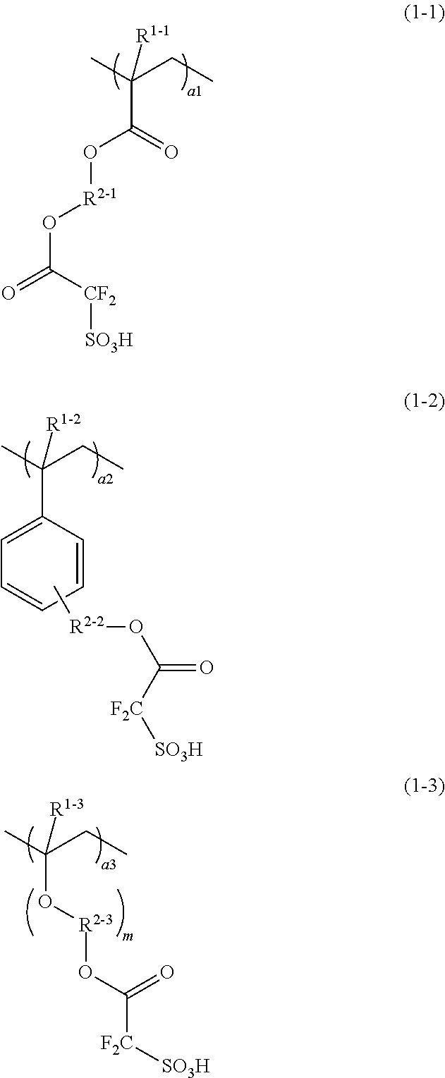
CC(CC)(C(=O)O[R2-1]OC(=O)[CF2][SO3H])[R1-1].CC(CC)(C1=CC=CC=C1)[R1-2].C[R2-2]OC([F2C][SO3H])=O.CC(CC)(O[R2-3]OC(=O)[F2C][SO3H])[R1-3]
